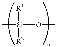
[Si](OC)([R1])([R2])C
